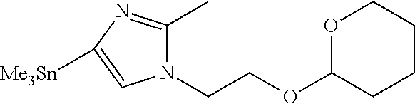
N1(CCOC2CCCCO2)C(C)=NC([Me3Sn])=C1
